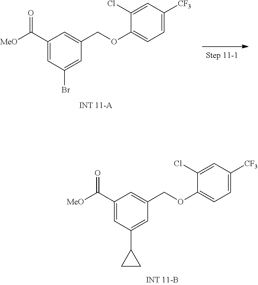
C1(C([MeO])=O)=CC(C2CC2)=CC(COC2=CC=C([CF3])C=C2Cl)=C1.C1(C([MeO])=O)=CC(Br)=CC(COC2=CC=C([CF3])C=C2Cl)=C1
